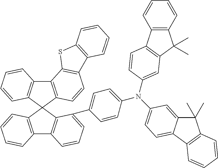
C12=C(C3(C4=C1C=CC=C4C1=CC=C(N(C4=CC=C5C(=C4)C(C)(C)C4=C5C=CC=C4)C4=CC5=C(C6=C(C5(C)C)C=CC=C6)C=C4)C=C1)C1=C(C4=C3C=CC=C4)C3=C(C=C1)C1=C(S3)C=CC=C1)C=CC=C2
